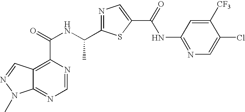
C12=NC=NC(C(NC(C3=NC=C(C(=O)NC4=NC=C(Cl)C([CF3])=C4)S3)C)=O)=C1C=NN2C
